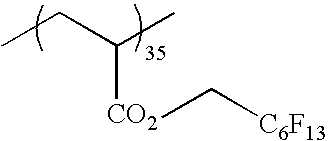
CCC(C)[CO2]C[C6F13]
